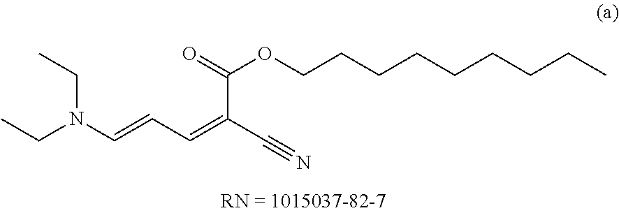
CCN(CC)C=CC=C(C#N)C(=O)OCCCCCCCCC
